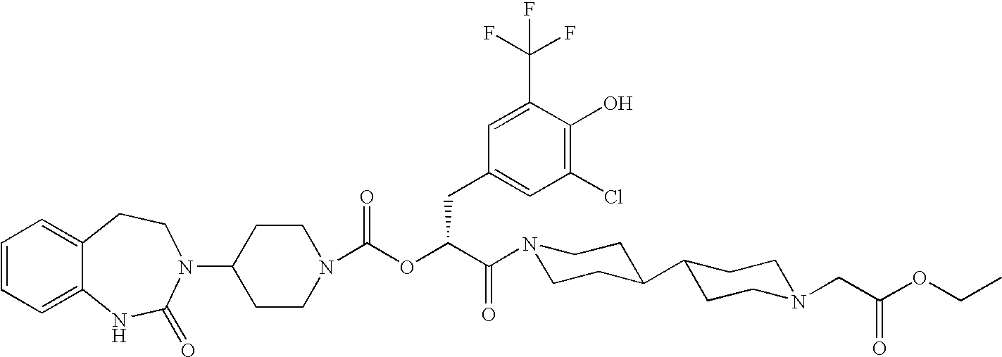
C1(N2C(=O)NC3=CC=CC=C3CC2)CCN(C(OC(C(=O)N2CCC(C3CCN(CC(OCC)=O)CC3)CC2)CC2=CC(Cl)=C(O)C(C(F)(F)F)=C2)=O)CC1
